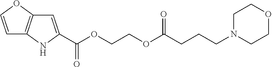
C1=C(C(OCCOC(=O)CCCN2CCOCC2)=O)NC2=C1OC=C2
